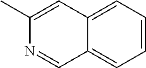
C12=CC=CC=C1C=NC(C)=C2
